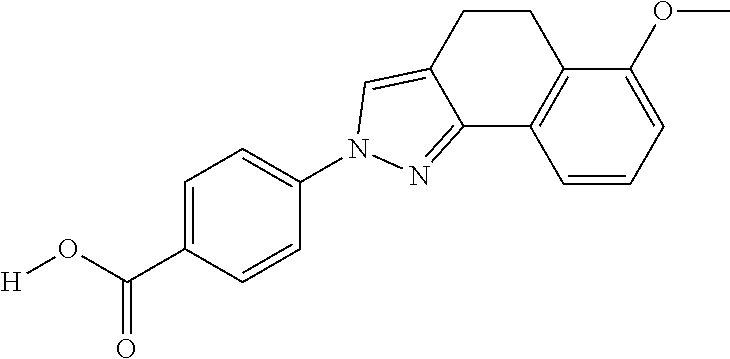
C1(N2C=C3CCC4=C(C=CC=C4OC)C3=N2)=CC=C(C(O[H])=O)C=C1
